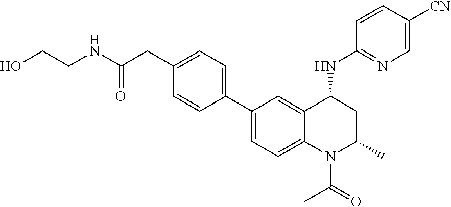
C1(C2=CC=C3C(=C2)C(NC2=NC=C([CN])C=C2)CC(C)N3C(=O)C)=CC=C(CC(NCCO)=O)C=C1
